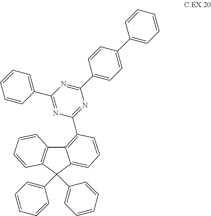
C12=C(C(C3=CC=CC=C3)(C3=CC=CC=C3)C3=CC=CC(C4=NC(C5=CC=C(C6=CC=CC=C6)C=C5)=NC(C5=CC=CC=C5)=N4)=C13)C=CC=C2
